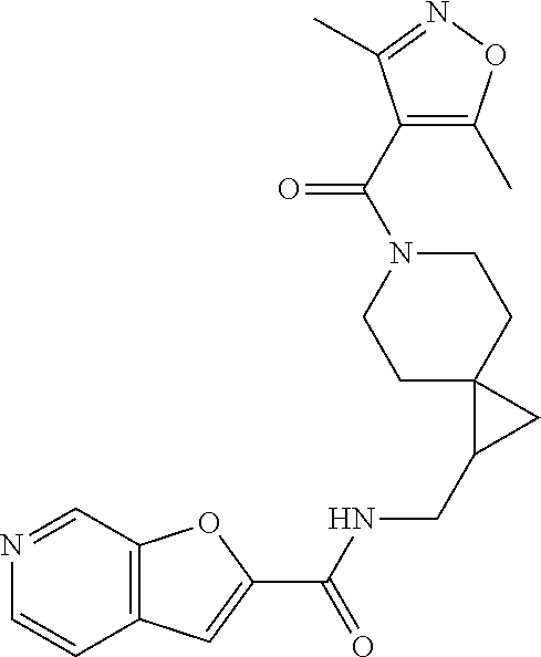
C12=C(C=NC=C1)OC(C(NCC1CC13CCN(C(=O)C1=C(C)ON=C1C)CC3)=O)=C2
